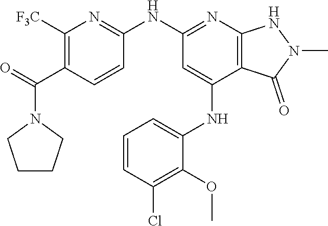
C1(NC2=NC3=C(C(NC4=CC=CC(Cl)=C4OC)=C2)C(=O)N(C)N3)=NC([F3C])=C(C(=O)N2CCCC2)C=C1
